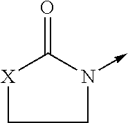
[X]1C(=O)N(->C)CC1
